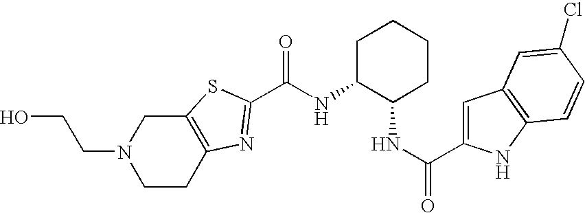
N(C1C(NC(=O)C2=CC3=C(N2)C=CC(Cl)=C3)CCCC1)C(=O)C1=NC2=C(CN(CCO)CC2)S1
